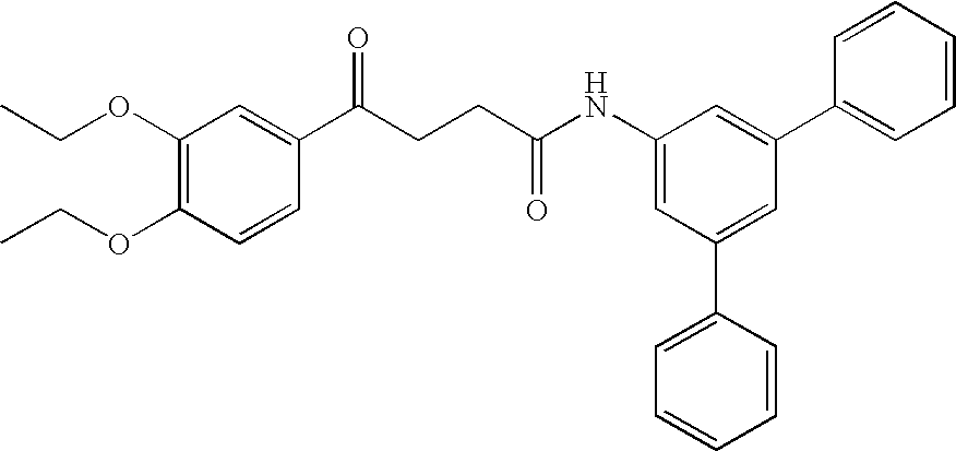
C1(OCC)=C(OCC)C=CC(C(CCC(NC2=CC(C3=CC=CC=C3)=CC(C3=CC=CC=C3)=C2)=O)=O)=C1
